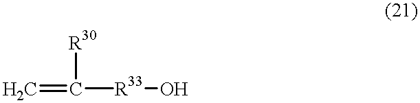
C=C([R30])[R33]O
